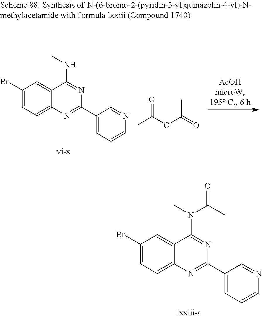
CC(OC(=O)C)=O.C1(Br)=CC=C2C(=C1)C(NC)=NC(C1=CC=CN=C1)=N2.C1(Br)=CC=C2C(=C1)C(N(C(C)=O)C)=NC(C1=CC=CN=C1)=N2
